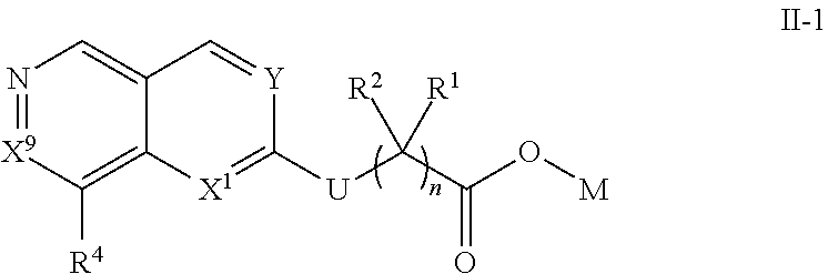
N1=[X9]C([R4])=C2C(=C1)C=[Y]C([U]C(C(O[M])=O)([R1])[R2])=[X1]2
